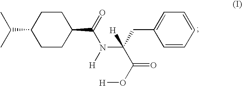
C1CC(C(=O)N(C(CC2=CC=CC=C2)([H])C(=O)O[H])[H])CCC1C(C)C
